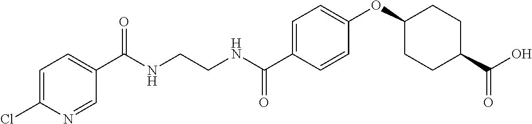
C1(C(NCCNC(C2=CC=C(OC3CCC(C(O)=O)CC3)C=C2)=O)=O)=CC=C(Cl)N=C1
